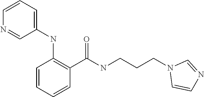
C1=CC=C(NC2=C(C(NCCCN3C=CN=C3)=O)C=CC=C2)C=N1
